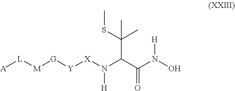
[A][L][M][G][Y][X]N(C(C(N(O)[H])=O)C(SC)(C)C)[H]
